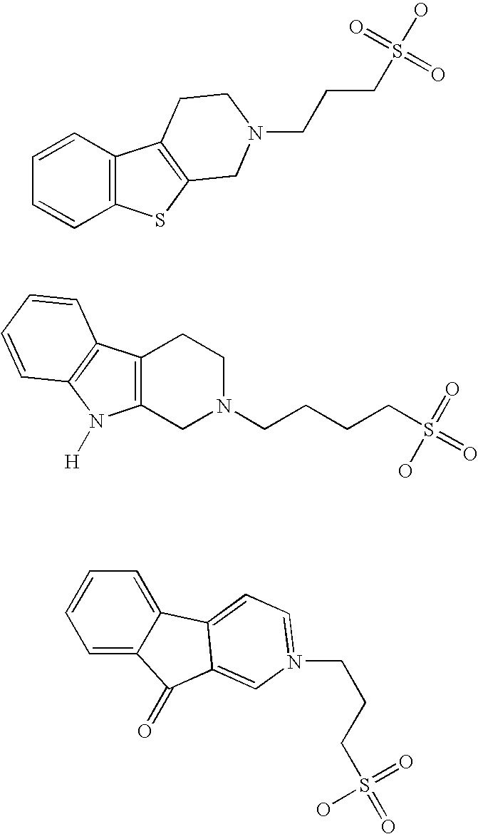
C12=C(C=CC=C1)C1=C(S2)CN(CCCS(=O)(=O)O)CC1.C12=C(CN(CCCCS(=O)(O)=O)CC1)N([H])C1=C2C=CC=C1.C1=C2C(=CC=C1)C1=CC=N(CCCS(=O)(O)=O)C=C1C2=O
